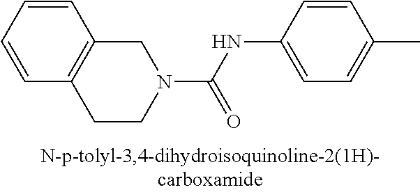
C1=CC=CC2=C1CN(C(NC1=CC=C(C)C=C1)=O)CC2
